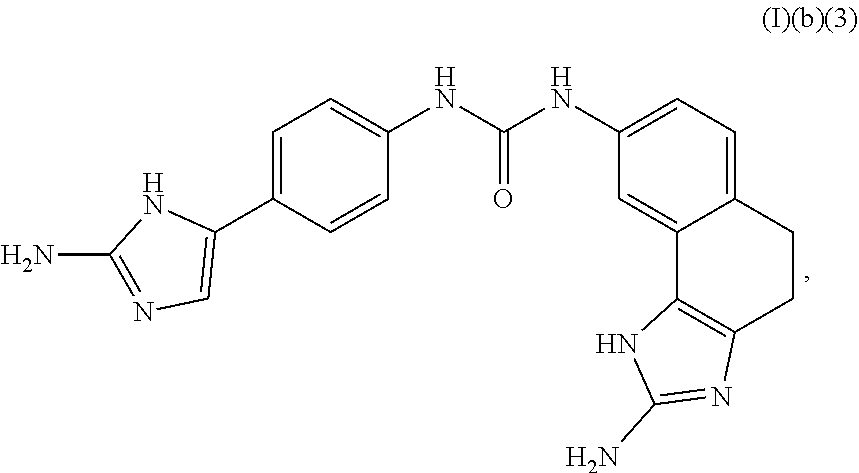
C1=C(C2=CN=C(N)N2)C=CC(NC(NC2=CC=C3C(=C2)C2=C(CC3)N=C(N)N2)=O)=C1
